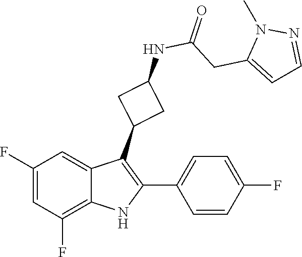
N1(C)N=CC=C1CC(NC1CC(C2=C(C3=CC=C(F)C=C3)NC3=C(F)C=C(F)C=C32)C1)=O
